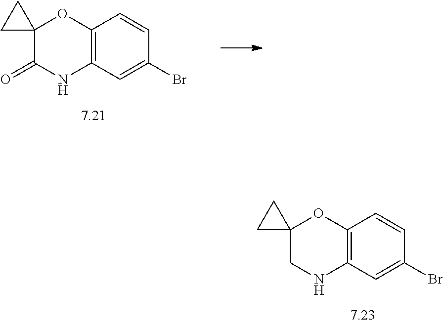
C12=C(C=C(Br)C=C1)NC(=O)C1(O2)CC1.C12=C(C=C(Br)C=C1)NCC1(O2)CC1
